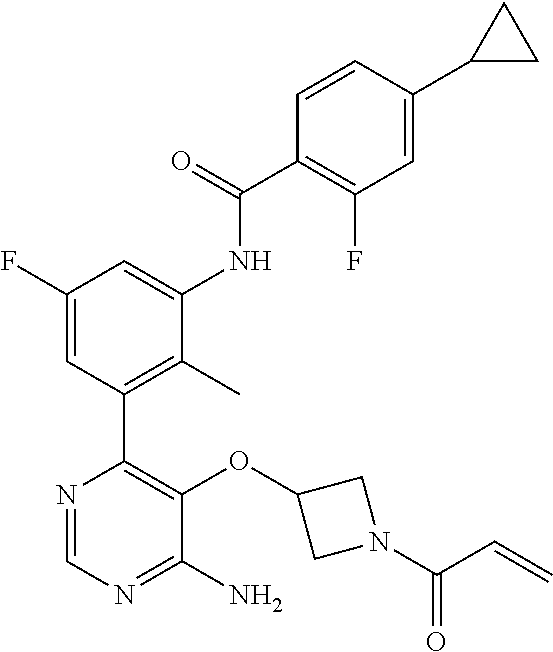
C1(F)=CC(C2=C(OC3CN(C(C=C)=O)C3)C(N)=NC=N2)=C(C)C(NC(C2=C(F)C=C(C3CC3)C=C2)=O)=C1
